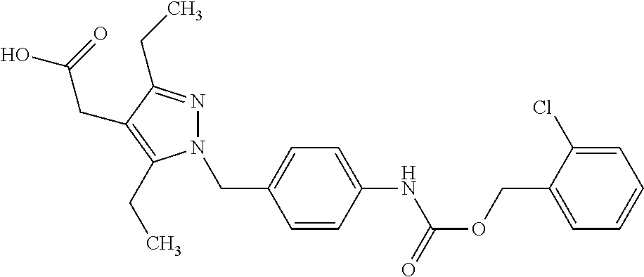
O=C(OCC1=CC=CC=C1Cl)NC1=CC=C(CN2N=C(CC)C(CC(=O)O)=C2CC)C=C1
